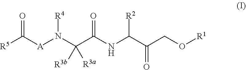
[R5]C([A]N(C(C(NC(C(=O)CO[R1])[R2])=O)([R3b])[R3a])[R4])=O
